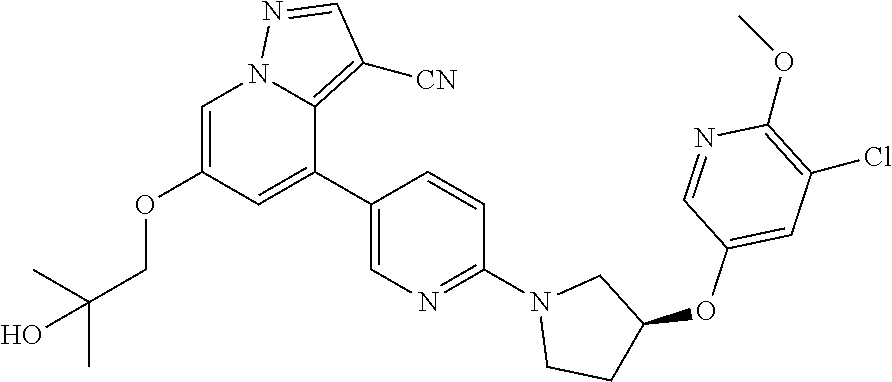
C1=C(OCC(O)(C)C)C=C(C2=CN=C(N3CC(OC4=CC(Cl)=C(OC)N=C4)CC3)C=C2)C2=C([CN])C=NN12
